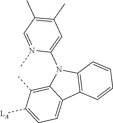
C1=C([LA])C(C)=C2C(=C1)C1=C(N2C2=CC(C)=C(C)C=N2C)C=CC=C1
